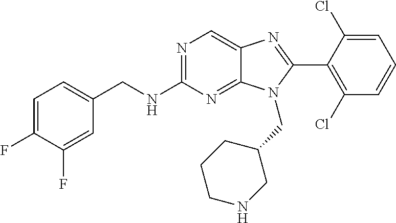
C1=C(F)C(F)=CC(CNC2=NC=C3C(=N2)N(CC2CCCNC2)C(C2=C(Cl)C=CC=C2Cl)=N3)=C1
